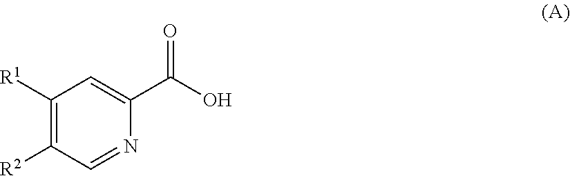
C1([R1])=C([R2])C=NC(C(=O)O)=C1
